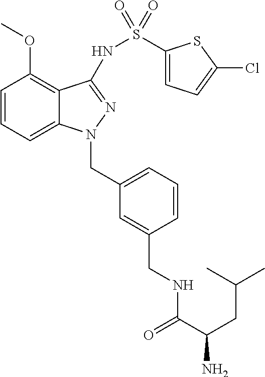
C1=CC=C2C(=C1OC)C(NS(C1=CC=C(Cl)S1)(=O)=O)=NN2CC1=CC=CC(CNC(C(CC(C)C)N)=O)=C1
